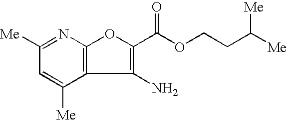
C12=C(N=C([Me])C=C1[Me])OC(C(OCCC([Me])[Me])=O)=C2N
